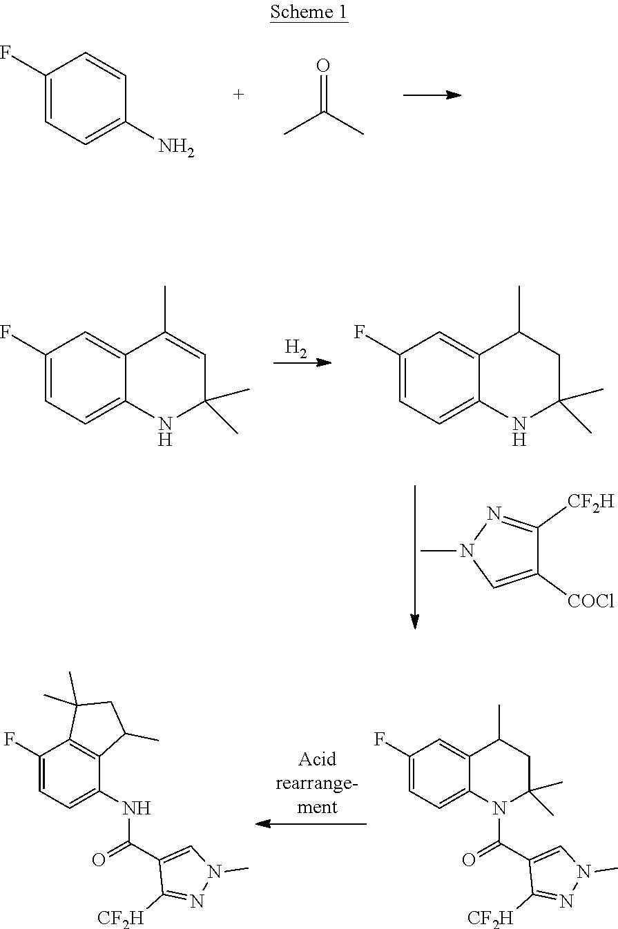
C1=C(N)C=CC(F)=C1.CC(C)=O.[H2].C1([COCl])=CN(C)N=C1[CF2H].C1=C(C)C2=CC(F)=CC=C2NC1(C)C.C1C(C)(C)NC2=CC=C(F)C=C2C1C.N1(C)C=C(C(=O)NC2=CC=C(F)C3=C2C(C)CC3(C)C)C([CF2H])=N1.N1(C)C=C(C(=O)N2C3=CC=C(F)C=C3C(C)CC2(C)C)C([CF2H])=N1
